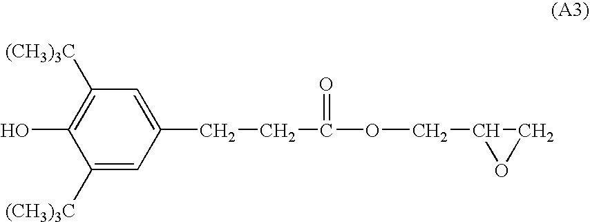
C1(O)=C([(CH3)3C])C=C(CCC(=O)OCC2OC2)C=C1[(CH3)3C]
